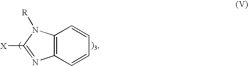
C12=C(C=CC=C1)N=C([X])N2[R]
